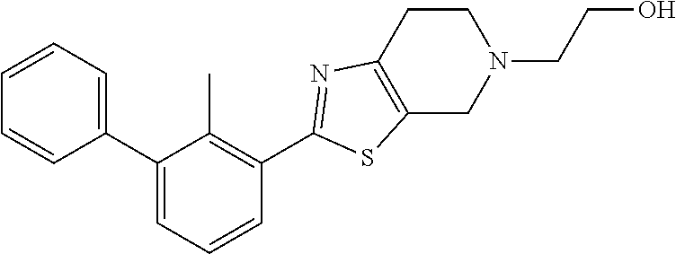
C1(C2=CC=CC(C3=NC4=C(S3)CN(CCO)CC4)=C2C)=CC=CC=C1
